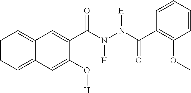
C1(C(N(N(C(C2=C(OC)C=CC=C2)=O)[H])[H])=O)=CC2=CC=CC=C2C=C1O[H]
